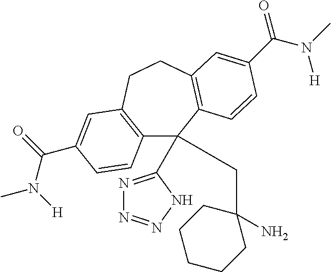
C12=C(CCC3=C(C1(C1=NN=NN1)CC1(N)CCCCC1)C=CC(C(N(C)[H])=O)=C3)C=C(C(=O)N([H])C)C=C2
